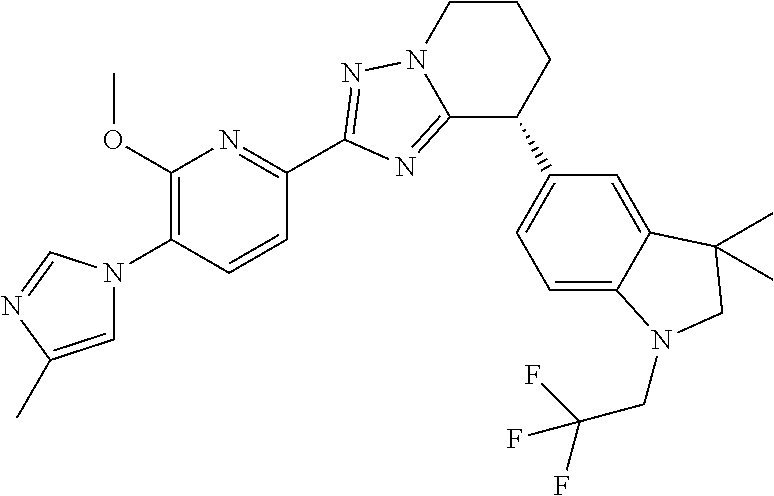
C12=NC(C3=NC(OC)=C(N4C=C(C)N=C4)C=C3)=NN1CCCC2C1=CC=C2C(=C1)C(C)(C)CN2CC(F)(F)F
